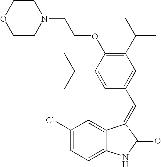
C1(Cl)=CC=C2C(=C1)C(=CC1=CC(C(C)C)=C(OCCN3CCOCC3)C(C(C)C)=C1)C(=O)N2
